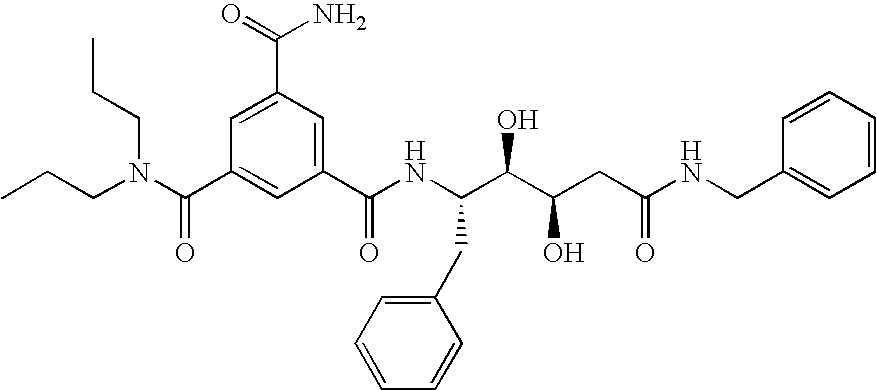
CCCN(C(C1=CC(C(NC(C(C(CC(NCC2=CC=CC=C2)=O)O)O)CC2=CC=CC=C2)=O)=CC(C(=O)N)=C1)=O)CCC
